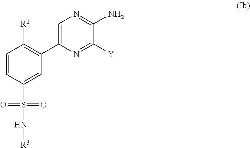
C1(C2=C([R1])C=CC(S(=O)(=O)N[R3])=C2)=CN=C(N)C([Y])=N1
